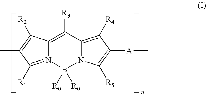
N12=C([R1])C(C)=C([R2])C1=C([R3])C1=C([R4])C([A]C)=C([R5])N1B2([R0])[R0]
